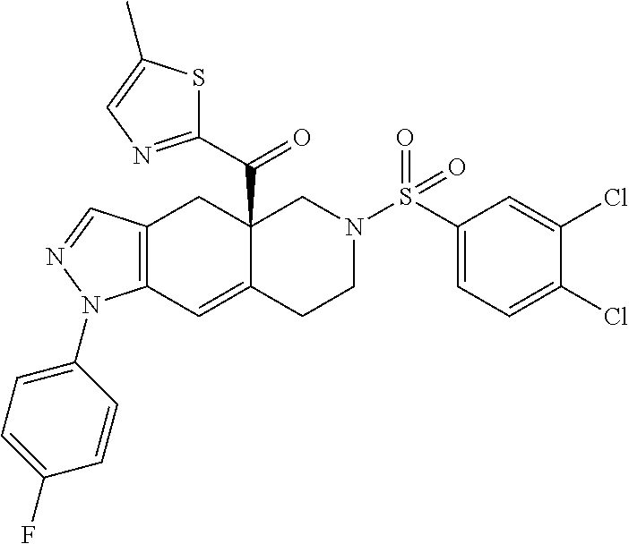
C12=C(C=C3C(C(C4=NC=C(C)S4)=O)(C1)CN(S(C1=CC=C(Cl)C(Cl)=C1)(=O)=O)CC3)N(C1=CC=C(F)C=C1)N=C2
